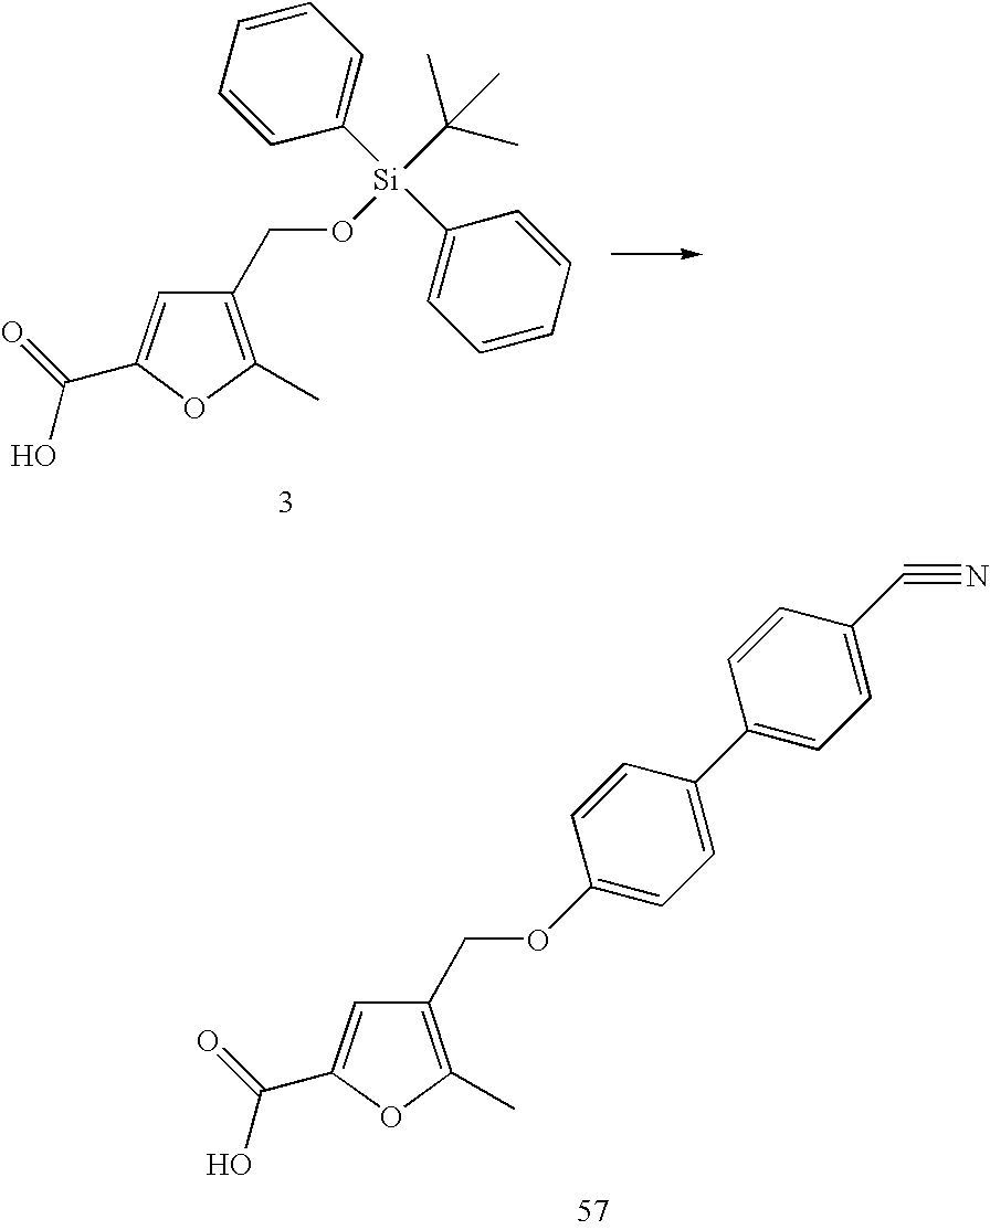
C(C1=C(C)OC(C(=O)O)=C1)OC1=CC=C(C2=CC=C(C#N)C=C2)C=C1.C1=CC=CC([Si](C2=CC=CC=C2)(C(C)(C)C)OCC2=C(C)OC(C(=O)O)=C2)=C1
